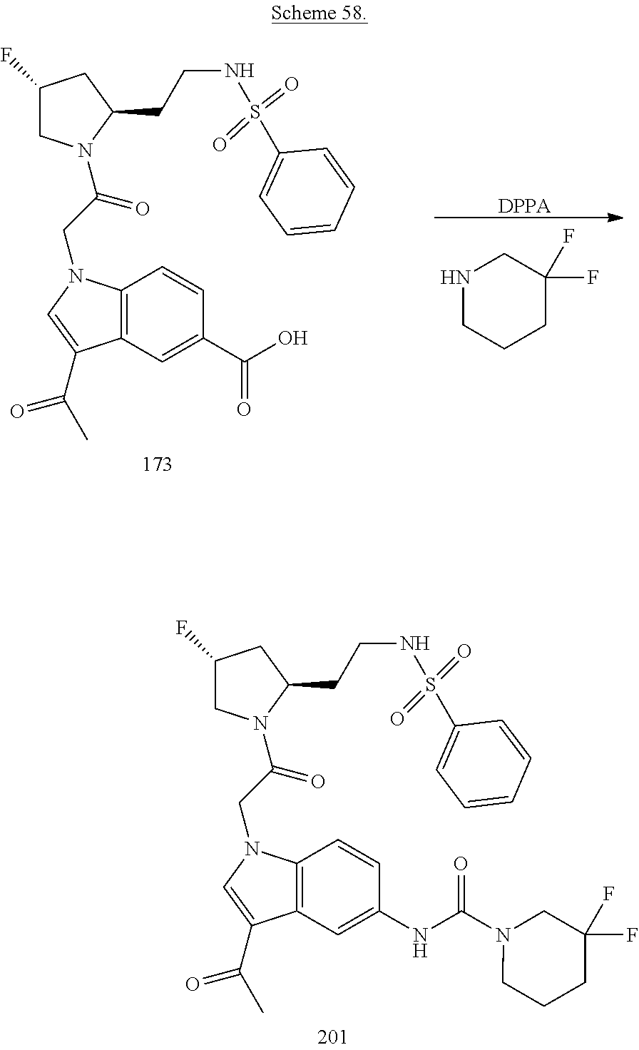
[DPPA].C12=C(C=C(C(O)=O)C=C1)C(C(C)=O)=CN2CC(=O)N1CC(F)CC1CCNS(C1=CC=CC=C1)(=O)=O.N1CCCC(F)(F)C1.C12=C(C=C(NC(N3CCCC(F)(F)C3)=O)C=C1)C(C(C)=O)=CN2CC(=O)N1CC(F)CC1CCNS(=O)(=O)C1=CC=CC=C1
